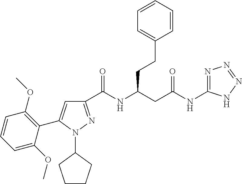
C1(C(NC(CC(NC2=NN=NN2)=O)CCC2=CC=CC=C2)=O)=NN(C2CCCC2)C(C2=C(OC)C=CC=C2OC)=C1
